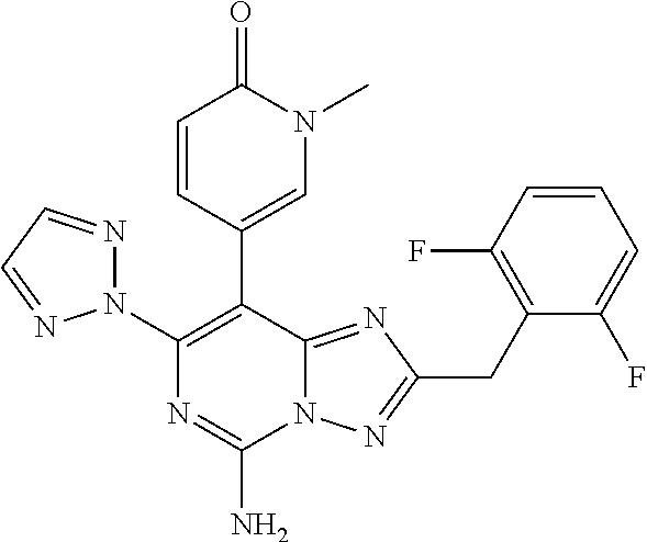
N12C(=NC(CC3=C(F)C=CC=C3F)=N1)C(C1=CN(C)C(=O)C=C1)=C(N1N=CC=N1)N=C2N
